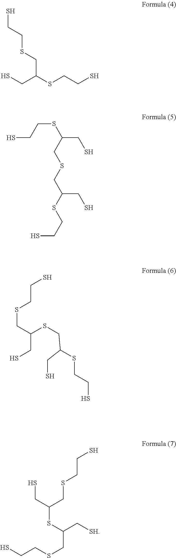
SCC(SCCS)CSCCS.SCCSC(CS)CSCC(SCCS)CS.SCCSCC(SCC(SCCS)CS)CS.SCCSCC(CS)SC(C[SH])CSCCS
